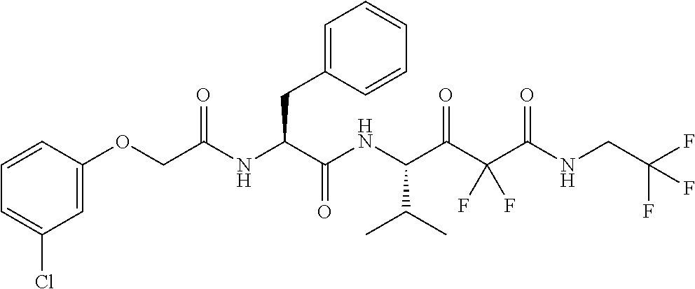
C1=CC=C(Cl)C=C1OCC(NC(C(NC(C(C(C(NCC(F)(F)F)=O)(F)F)=O)C(C)C)=O)CC1=CC=CC=C1)=O
